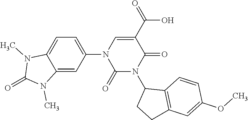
C12=CC(N3C(=O)N(C4CCC5=C4C=CC(OC)=C5)C(=O)C(C(O)=O)=C3)=CC=C1N(C)C(=O)N2C
